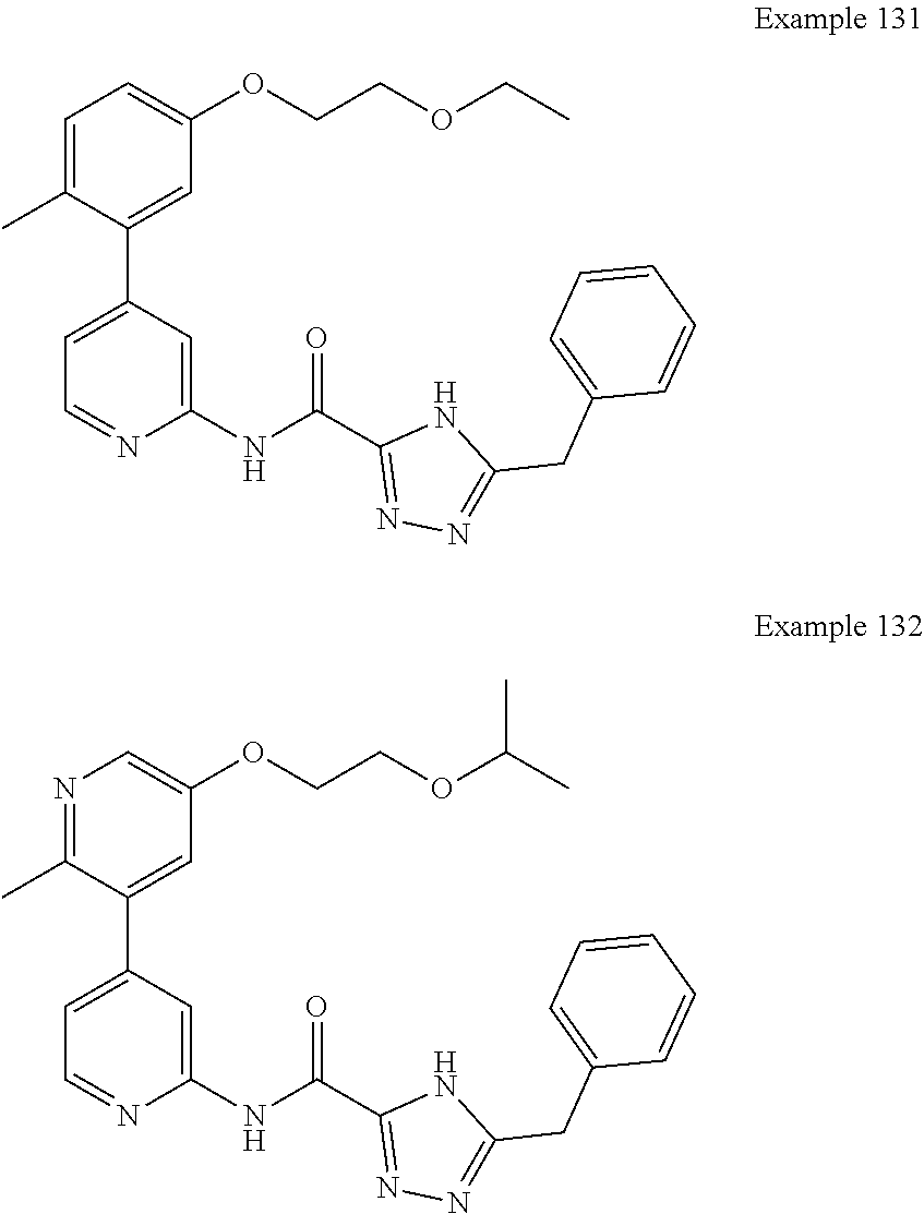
C1=C(C)C(C2=CC=NC(NC(C3=NN=C(CC4=CC=CC=C4)N3)=O)=C2)=CC(OCCOCC)=C1.N1=C(C)C(C2=CC=NC(NC(C3=NN=C(CC4=CC=CC=C4)N3)=O)=C2)=CC(OCCOC(C)C)=C1
